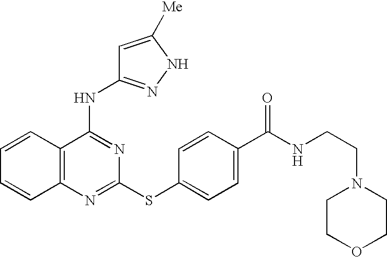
C1=CC2=C(C=C1)N=C(SC1=CC=C(C(NCCN3CCOCC3)=O)C=C1)N=C2NC1=NNC([Me])=C1
